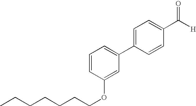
C1=CC(C([H])=O)=CC=C1C1=CC=CC(OCCCCCCC)=C1
